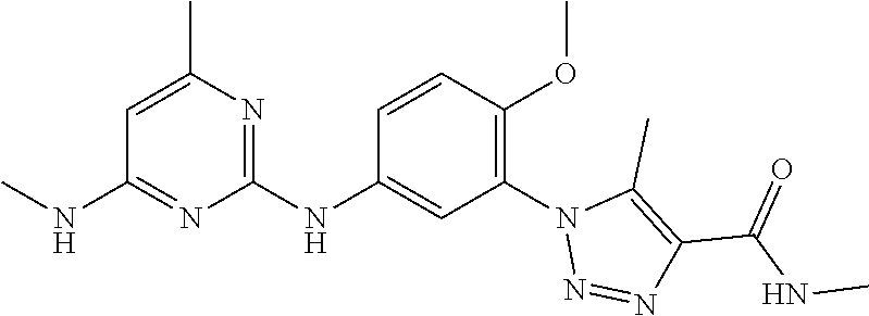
C1(NC2=CC(N3N=NC(C(NC)=O)=C3C)=C(OC)C=C2)=NC(C)=CC(NC)=N1
